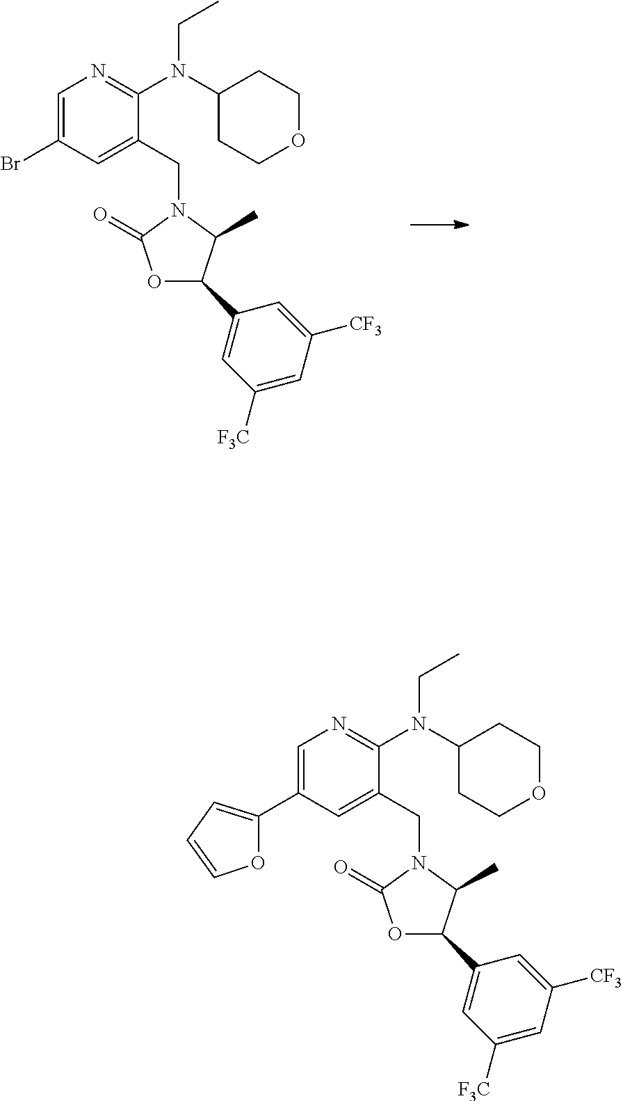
C1=C(Br)C=C(CN2C(=O)OC(C3=CC([F3C])=CC([CF3])=C3)C2C)C(N(C2CCOCC2)CC)=N1.C1=C(C2=CC=CO2)C=C(CN2C(=O)OC(C3=CC([F3C])=CC([CF3])=C3)C2C)C(N(C2CCOCC2)CC)=N1
